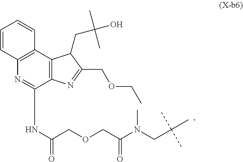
C12=C(C3=C(N=C1NC(=O)COCC(N(CC(C)(C)C)C)=O)C=CC=C3)C(CC(O)(C)C)C(COCC)=N2
